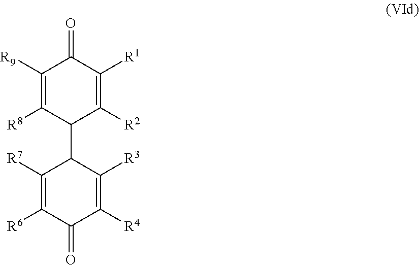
C1([R9])=C([R8])C(C2C([R7])=C([R6])C(=O)C([R4])=C2[R3])C([R2])=C([R1])C1=O
